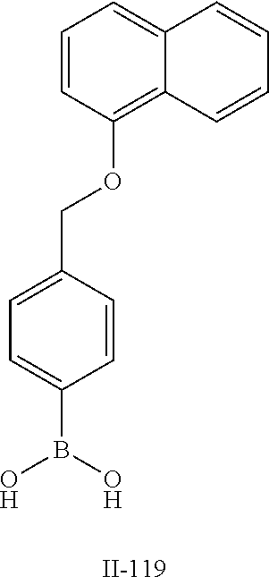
C1=C(COC2=C3C(=CC=C2)C=CC=C3)C=CC(B(O)O)=C1
